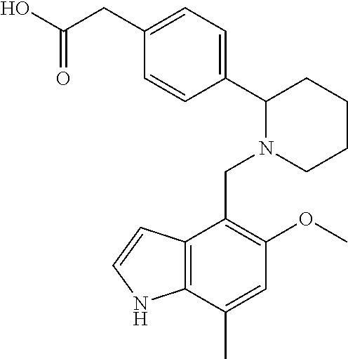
C1(CC(O)=O)=CC=C(C2N(CC3=C(OC)C=C(C)C4=C3C=CN4)CCCC2)C=C1
